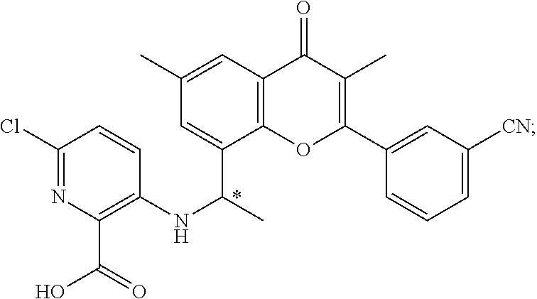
C1(Cl)=NC(C(O)=O)=C(NC(C)C2=CC(C)=CC3=C2OC(C2=CC([CN])=CC=C2)=C(C)C3=O)C=C1
